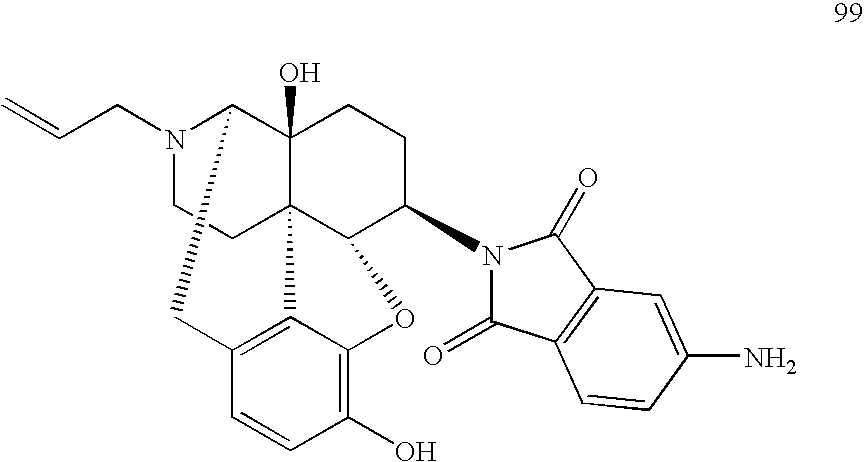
N1(CC=C)CCC23C4(O)C1CC1=C2C(=C(O)C=C1)OC3C(N1C(=O)C2=C(C1=O)C=C(N)C=C2)CC4
